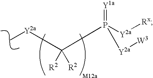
[Y2a](C)C(P([Y2a][Rx])(=[Y1a])[Y2a][W3])([R2])[R2]
